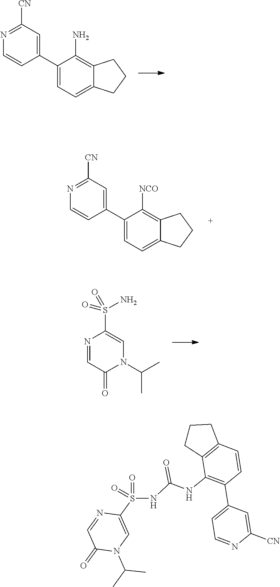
C1(C2=CC([CN])=NC=C2)=CC=C2C(=C1N)CCC2.C1(C2=CC([CN])=NC=C2)=CC=C2C(=C1[NCO])CCC2.N1=CC(=O)N(C(C)C)C=C1S(=O)(N)=O.C1=CC(C2=CC=NC([CN])=C2)=C(NC(=O)NS(=O)(=O)C2=CN(C(C)C)C(=O)C=N2)C2=C1CCC2
